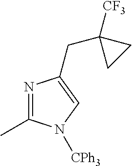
N1=C(C)N([CPh3])C=C1CC1([CF3])CC1
